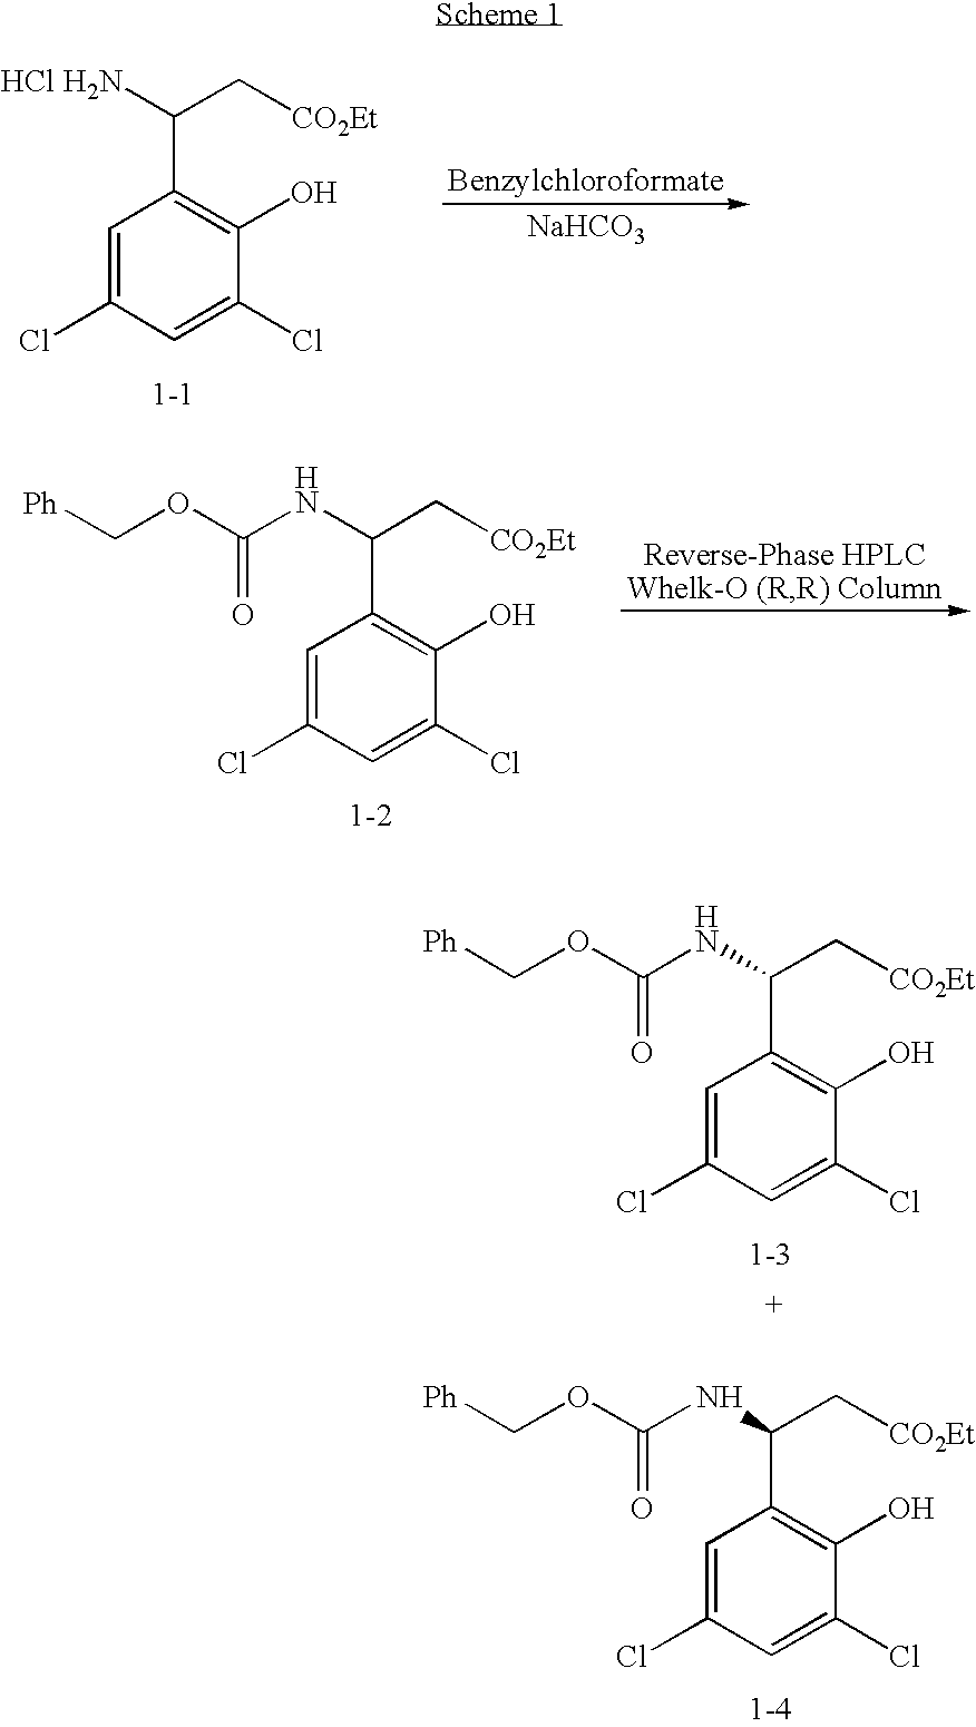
C1=C(Cl)C=C(Cl)C(O)=C1C([HCl H2N])C[CO2Et].[NaHCO3].C1=C(Cl)C=C(Cl)C(O)=C1C(NC(OC[Ph])=O)C[CO2Et].C1=C(Cl)C=C(Cl)C(O)=C1C(NC(OC[Ph])=O)C[CO2Et].C1=C(Cl)C=C(Cl)C(O)=C1C(NC(OC[Ph])=O)C[CO2Et]
